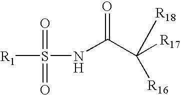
[R1]S(NC(C([R17])([R16])[R18])=O)(=O)=O
